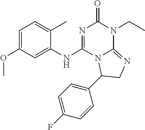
C1=C(OC)C=C(NC2=NC(=O)N(CC)C3=NCC(C4=CC=C(F)C=C4)N23)C(C)=C1
